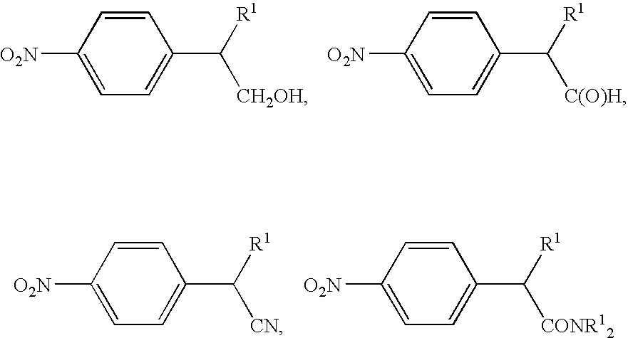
C1=CC([O2N])=CC=C1C([R1])[CH2OH].C1=CC([O2N])=CC=C1C([R1])[C(O)H].C1=CC([O2N])=CC=C1C([R1])[CN].C1=CC([O2N])=CC=C1C([R1])[CONR12]
